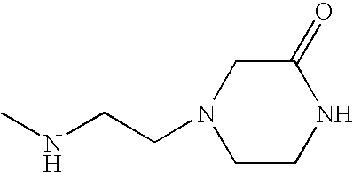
C1(=O)CN(CCNC)CCN1
